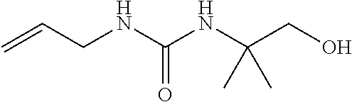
C=CCNC(NC(CO)(C)C)=O
